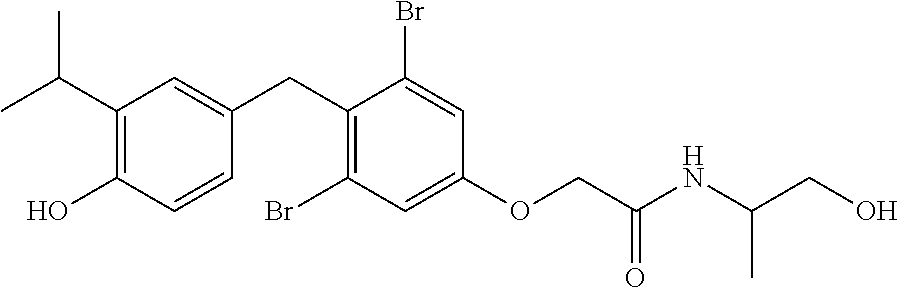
C1(CC2=CC(C(C)C)=C(O)C=C2)=C(Br)C=C(OCC(NC(CO)C)=O)C=C1Br
